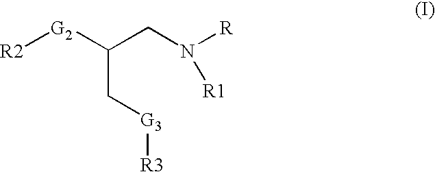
C(C[G3][R3])(CN([R1])[R])[G2][R2]
